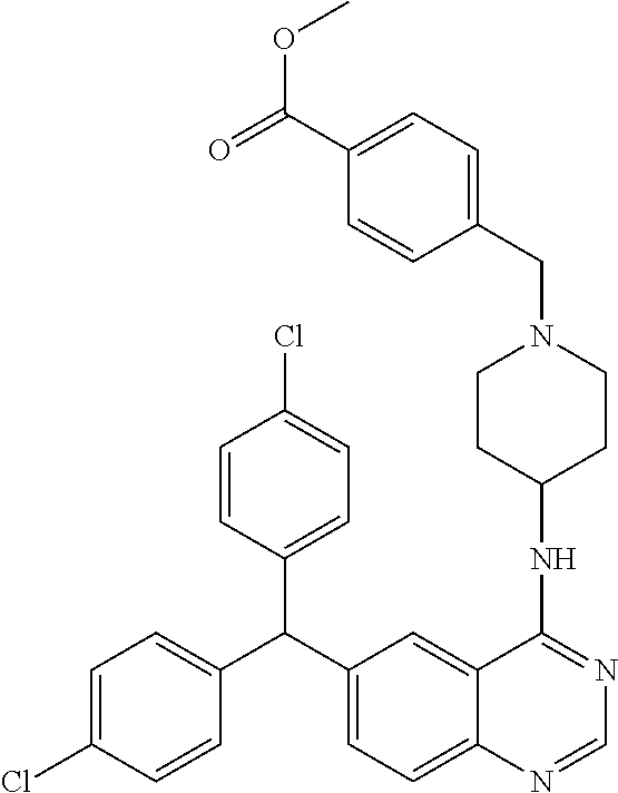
C1=C(Cl)C=CC(C(C2=CC=C3C(=C2)C(NC2CCN(CC4=CC=C(C(=O)OC)C=C4)CC2)=NC=N3)C2=CC=C(Cl)C=C2)=C1
